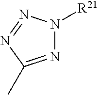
N1=C(C)N=NN1[R21]
